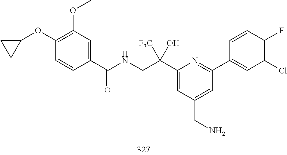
C1(Cl)=C(F)C=CC(C2=NC(C(CNC(C3=CC(OC)=C(OC4CC4)C=C3)=O)(O)[F3C])=CC(CN)=C2)=C1
